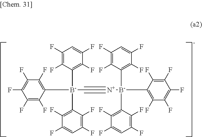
C1(F)=C(F)C([B-](C2=C(F)C(F)=CC(F)=C2F)(C#[N+][B-](C2=C(F)C(F)=C(F)C(F)=C2F)(C2=C(F)C(F)=CC(F)=C2F)C2=C(F)C(F)=CC(F)=C2F)C2=C(F)C(F)=CC(F)=C2F)=C(F)C(F)=C1F
